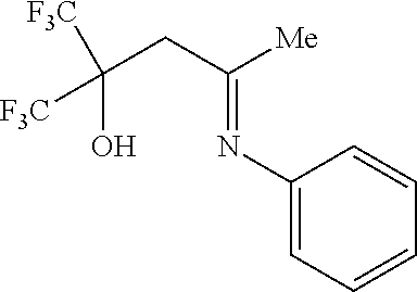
C(CC([Me])=NC1=CC=CC=C1)(O)([F3C])[F3C]
